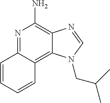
N1=C2C(=C3C(=C1N)N=CN3CC(C)C)C=CC=C2
